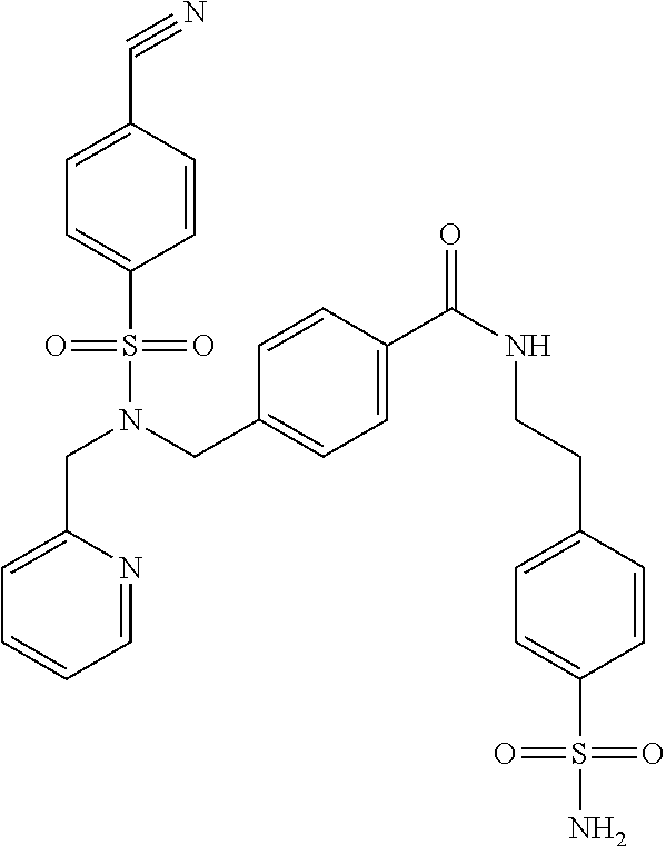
C1=C(CN(S(=O)(=O)C2=CC=C(C#N)C=C2)CC2=CC=C(C(NCCC3=CC=C(S(=O)(=O)N)C=C3)=O)C=C2)N=CC=C1
